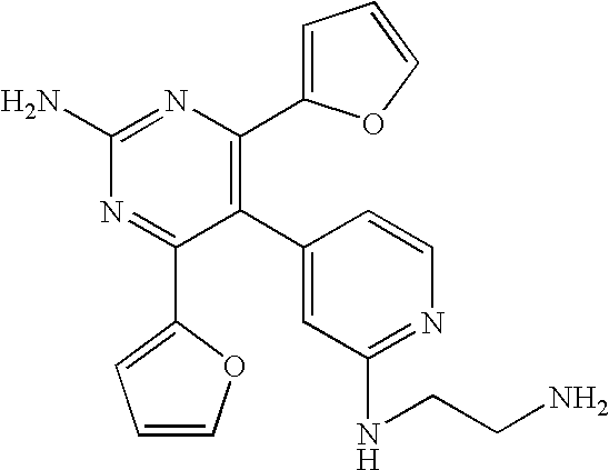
C1(C2=C(C3=CC=CO3)N=C(N)N=C2C2=CC=CO2)=CC(NCCN)=NC=C1
